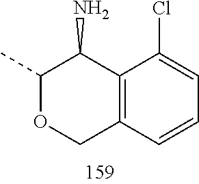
C1(C)OCC2=C(C1N)C(Cl)=CC=C2
